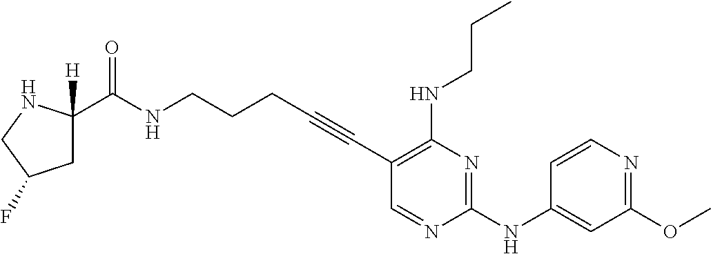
C(NCCCC#CC1=C(NCCC)N=C(NC2=CC(OC)=NC=C2)N=C1)(=O)C1([H])CC(F)CN1
